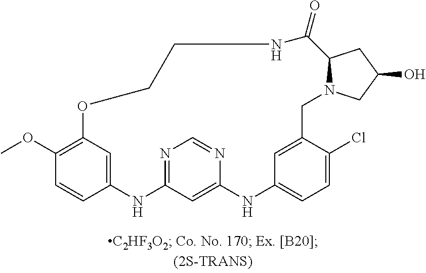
C12=CC(=C(OC)C=C1)OCCNC(=O)C1N(CC3=CC(=CC=C3Cl)NC3=CC(=NC=N3)N2)CC(O)C1
